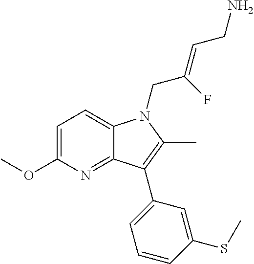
C1=C(OC)N=C2C(=C1)N(CC(=CCN)F)C(C)=C2C1=CC=CC(SC)=C1
